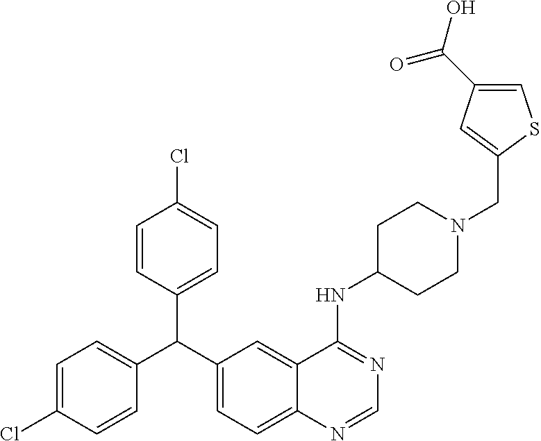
C1=CC(C(C2=CC=C(Cl)C=C2)C2=CC=C3C(=C2)C(NC2CCN(CC4=CC(C(O)=O)=CS4)CC2)=NC=N3)=CC=C1Cl
